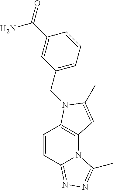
C1=CC2=NN=C(C)N2C2=C1N(CC1=CC=CC(C(=O)N)=C1)C(C)=C2
